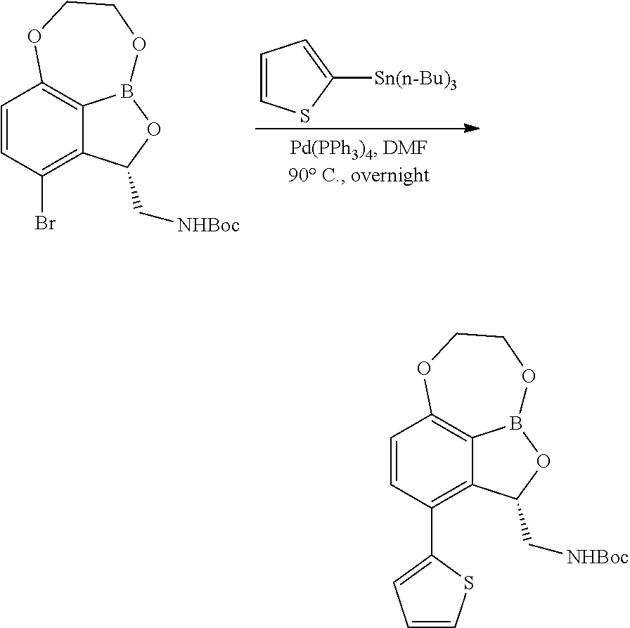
C1=CC(Br)=C2C3=C1OCCOB3OC2C[NHBoc].C1=CSC([Sn(n-Bu)3])=C1.C1=CC(C2=CC=CS2)=C2C3=C1OCCOB3OC2C[NHBoc]
